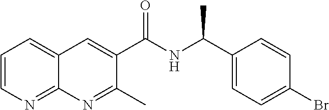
C1=CN=C2C(=C1)C=C(C(NC(C1=CC=C(Br)C=C1)C)=O)C(C)=N2
